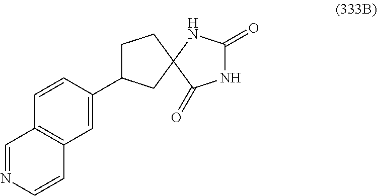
C1=C(C2CCC3(C2)C(=O)NC(=O)N3)C=CC2=C1C=CN=C2
